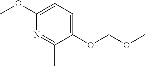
O(C1=CC=C(OC)N=C1C)COC
